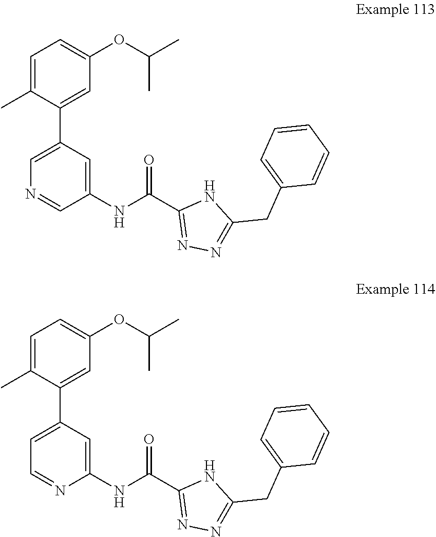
C(OC1=CC=C(C)C(C2=CN=CC(NC(C3=NN=C(CC4=CC=CC=C4)N3)=O)=C2)=C1)(C)C.C(OC1=CC=C(C)C(C2=CC=NC(NC(C3=NN=C(CC4=CC=CC=C4)N3)=O)=C2)=C1)(C)C
